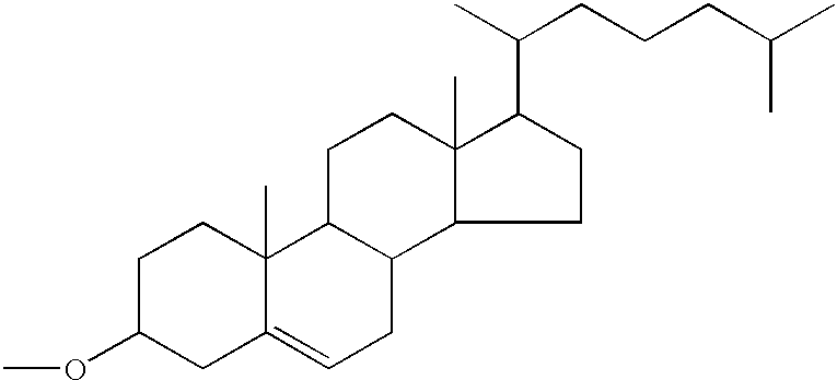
C1C(OC)CC2=CCC3C(C2(C)C1)CCC1(C)C3CCC1C(C)CCCC(C)C
